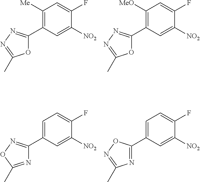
C1([Me])=C(C2=NN=C(C)O2)C=C([NO2])C(F)=C1.C1([MeO])=C(C2=NN=C(C)O2)C=C([NO2])C(F)=C1.C1=C(C2=NOC(C)=N2)C=C([NO2])C(F)=C1.C1=C(C2=NC(C)=NO2)C=C([NO2])C(F)=C1
